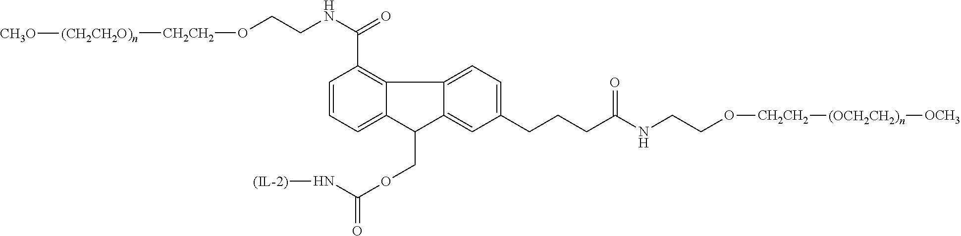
C12=C(C(NCCO[CH2CH2][(CH2CH2O)n][CH3O])=O)C=CC=C1C(COC(N[(IL-2)])=O)C1=CC(CCCC(NCCO[CH2CH2][(OCH2CH2)n][OCH3])=O)=CC=C21
